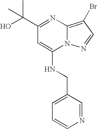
C1(C(C)(O)C)=NC2=C(Br)C=NN2C(NCC2=CC=CN=C2)=C1
